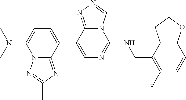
N12C(=NC(C)=N1)C(C1=CN=C(NCC3=C(F)C=CC4=C3CCO4)N3C1=NN=C3)=CC=C2N(C)C
